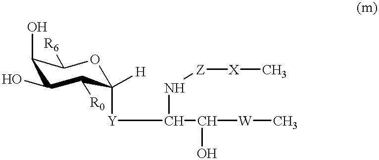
C([W]C)(O)C(N[Z][X]C)[Y]C1([H])OC([R6])C(O)C(O)C1[R0]
